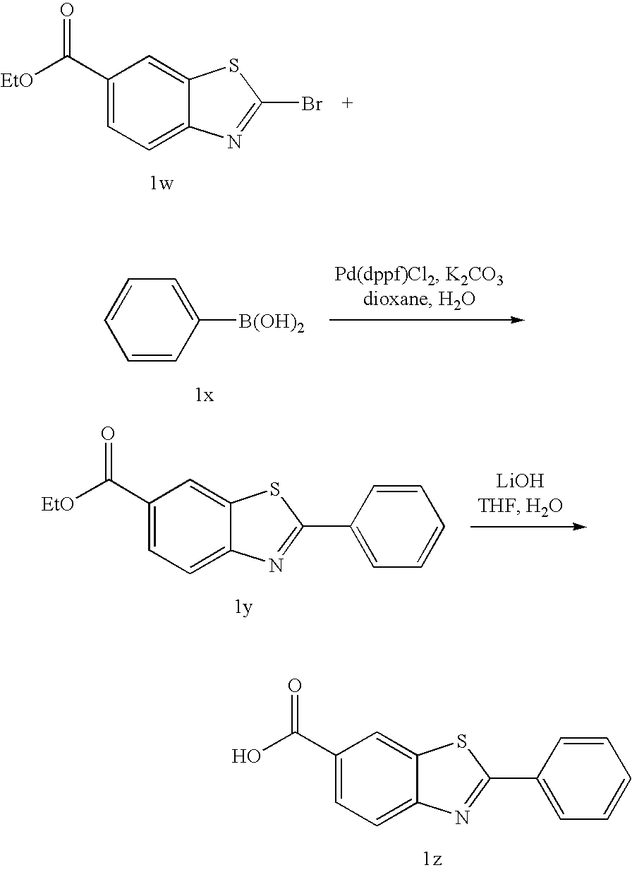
C1=CC([B(OH)2])=CC=C1.C1(C([EtO])=O)=CC=C2C(=C1)SC(C1=CC=CC=C1)=N2.C1(C(O)=O)=CC=C2C(=C1)SC(C1=CC=CC=C1)=N2.C1(C([EtO])=O)=CC=C2C(=C1)SC(Br)=N2
